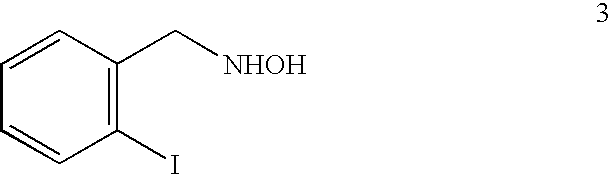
C1(I)=C(C[NHOH])C=CC=C1
